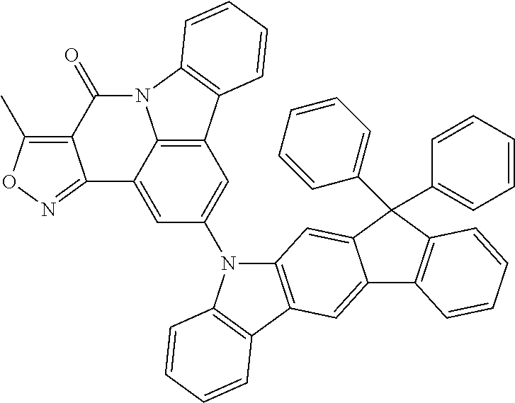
C12=CC3=C(C=C1C(C1=CC=CC=C1)(C1=CC=CC=C1)C1=C2C=CC=C1)N(C1=CC2=C4C(=C1)C1=NOC(C)=C1C(=O)N4C1=C2C=CC=C1)C1=C3C=CC=C1
